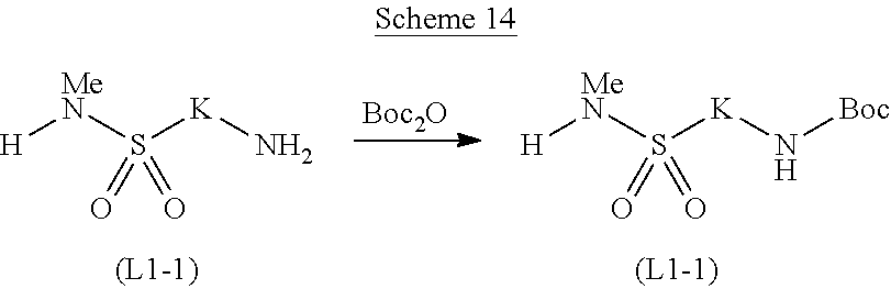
[H][MeN]S([K]N)(=O)=O.[Boc2O].[H][MeN]S([K]N[Boc])(=O)=O
